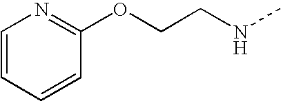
C(CNC)OC1=NC=CC=C1
